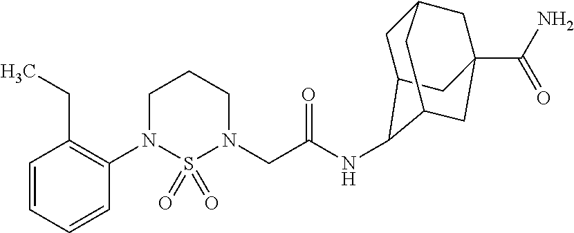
C1=CC=CC(N2S(=O)(=O)N(CC(NC3C4CC5CC(C(N)=O)(CC3C5)C4)=O)CCC2)=C1CC
